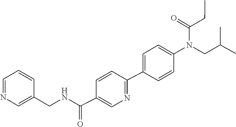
C(C(C)C)N(C1=CC=C(C2=NC=C(C(NCC3=CN=CC=C3)=O)C=C2)C=C1)C(=O)CC
